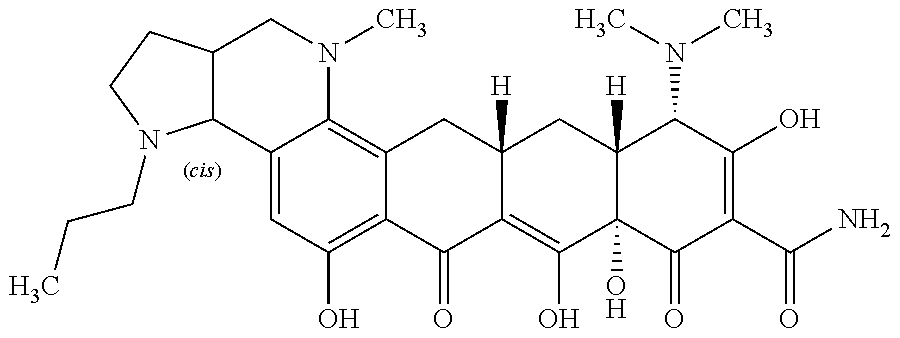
C12C3=CC(O)=C4C(=C3N(C)CC1CCN2CCC)CC1([H])C(=C(O)C2(O)C([H])(C1)C(N(C)C)C(O)=C(C(N)=O)C2=O)C4=O
